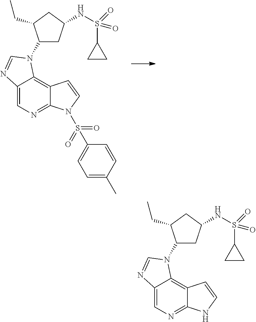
C12=CN=C3C(=C1N(C1CC(NS(C4CC4)(=O)=O)CC1CC)C=N2)C=CN3S(=O)(=O)C1=CC=C(C)C=C1.C12=CN=C3C(=C1N(C1CC(NS(C4CC4)(=O)=O)CC1CC)C=N2)C=CN3
